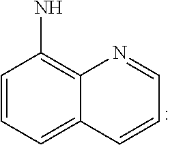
C1=CC=C2C(=C1N)N=CC=C2
